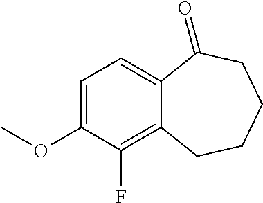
C1=C(OC)C(F)=C2C(=C1)C(=O)CCCC2
